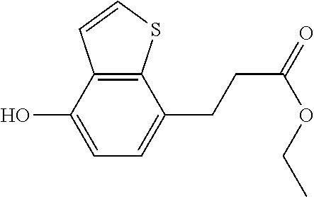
C12=C(C(O)=CC=C1CCC(=O)OCC)C=CS2
